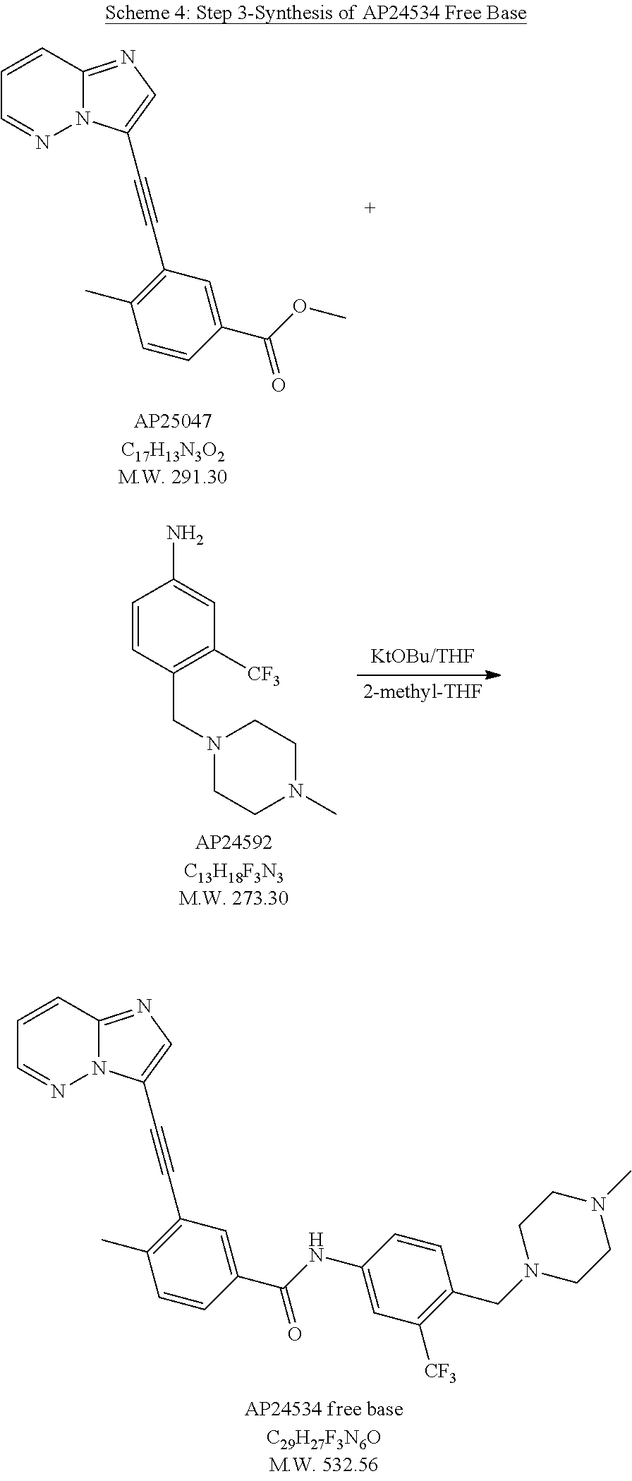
C1=CC2=NC=C(C#CC3=C(C)C=CC(C(OC)=O)=C3)N2N=C1.[2-methyl-THF].C1=CC(CN2CCN(C)CC2)=C([CF3])C=C1N.C1=CC2=NC=C(C#CC3=C(C)C=CC(C(NC4=CC([CF3])=C(CN5CCN(C)CC5)C=C4)=O)=C3)N2N=C1
